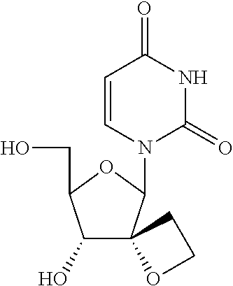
C1=CN(C2OC(CO)C(O)C23OCC3)C(=O)NC1=O
